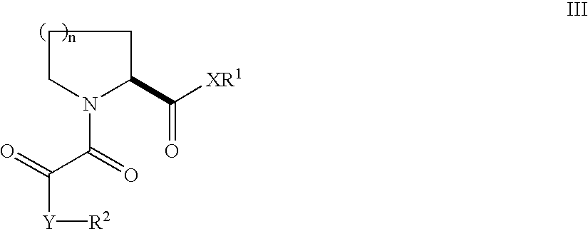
C1CN(C(=O)C(=O)[Y][R2])C(C([XR1])=O)C1
